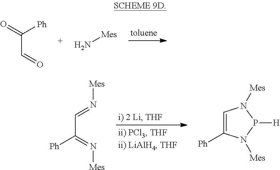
C(C=O)([Ph])=O.N[Mes].C(C=N[Mes])(=N[Mes])[Ph].C1=C([Ph])N([Mes])P([H])N1[Mes]
